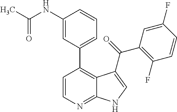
C1=CN=C2C(=C1C1=CC=CC(NC(C)=O)=C1)C(C(C1=C(F)C=CC(F)=C1)=O)=CN2
